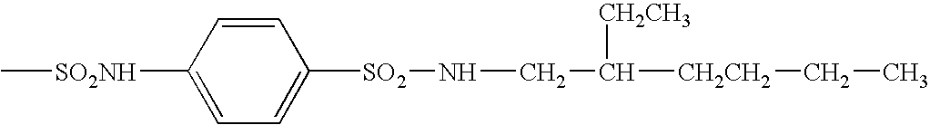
C[SO2NH]C1=CC=C([SO2]NCC([CH2CH2]CC)[CH2CH3])C=C1
